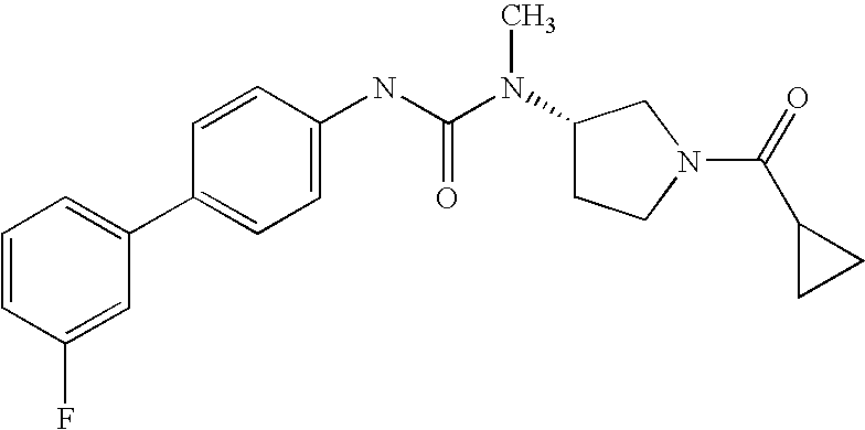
C1=CC(F)=CC(C2=CC=C(NC(N(C3CCN(C(=O)C4CC4)C3)C)=O)C=C2)=C1
